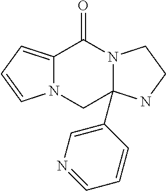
C12=CC=CN1CC1(C3=CN=CC=C3)N(C2=O)CCN1
